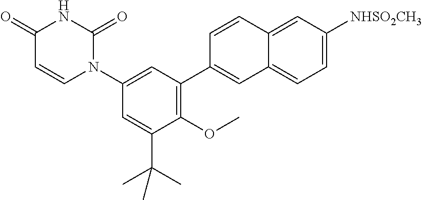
C1(N2C(=O)NC(=O)C=C2)=CC(C2=CC3=CC=C([NHSO2CH3])C=C3C=C2)=C(OC)C(C(C)(C)C)=C1
